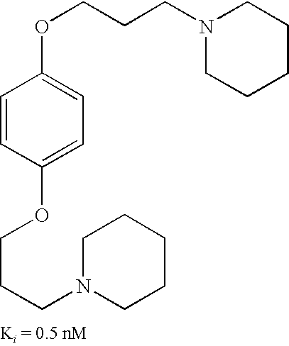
N1(CCCOC2=CC=C(OCCCN3CCCCC3)C=C2)CCCCC1
